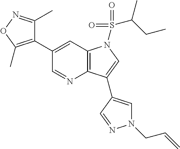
C12=C(C=C(C3=C(C)ON=C3C)C=N1)N(S(=O)(=O)C(CC)C)C=C2C1=CN(CC=C)N=C1
